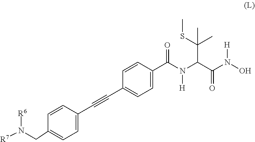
N([R7])(CC1=CC=C(C#CC2=CC=C(C(N(C(C(N([H])O)=O)C(C)(C)SC)[H])=O)C=C2)C=C1)[R6]
